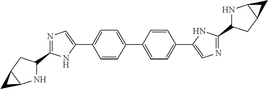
C1=CC(C2=CC=C(C3=CN=C(C4NC5C(C4)C5)N3)C=C2)=CC=C1C1=CN=C(C2CC3C(C3)N2)N1
